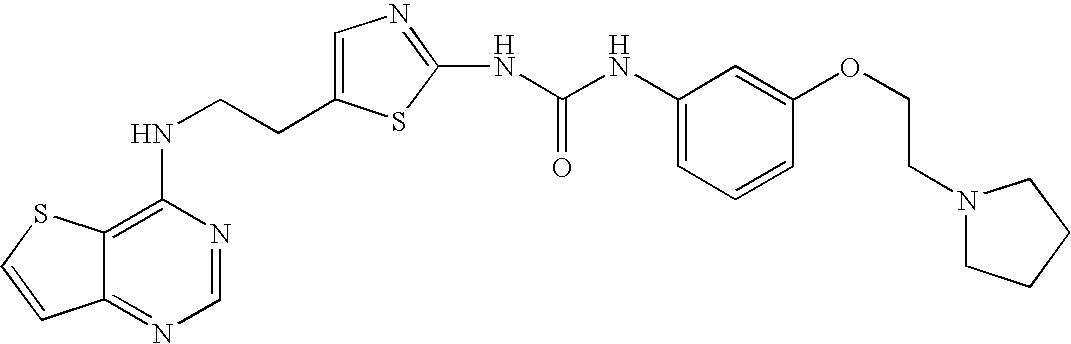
C(CNC1=C2C(=NC=N1)C=CS2)C1=CN=C(NC(=O)NC2=CC=CC(OCCN3CCCC3)=C2)S1
